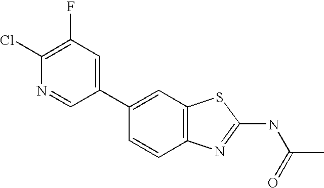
C1(C2=CC3=C(C=C2)N=C(NC(=O)C)S3)=CC(F)=C(Cl)N=C1
